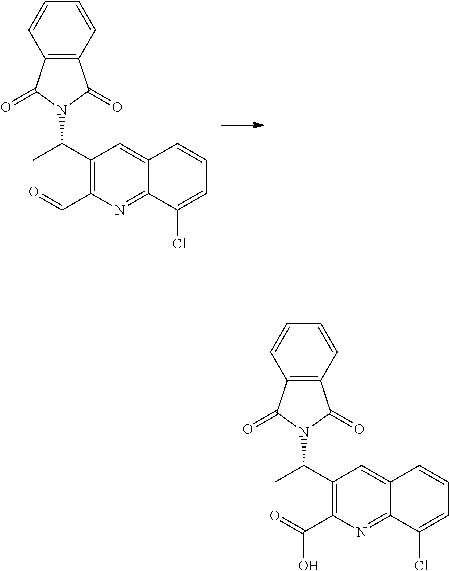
C(=O)(C1=C(C(C)N2C(=O)C3=C(C2=O)C=CC=C3)C=C2C(=N1)C(Cl)=CC=C2)O.C(=O)C1=C(C(C)N2C(=O)C3=C(C2=O)C=CC=C3)C=C2C(=N1)C(Cl)=CC=C2
